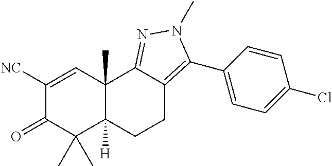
C1([NC])=CC2(C)C([H])(C(C)(C)C1=O)CCC1=C(C3=CC=C(Cl)C=C3)N(C)N=C21
